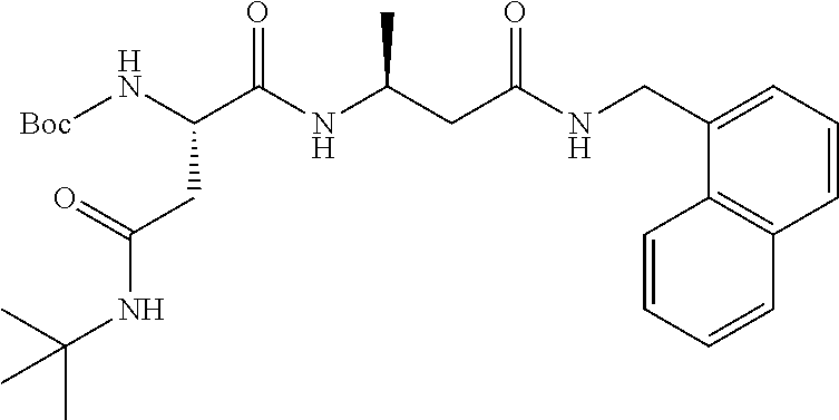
C1=CC=C(CNC(CC(NC(C(N[Boc])CC(NC(C)(C)C)=O)=O)C)=O)C2=C1C=CC=C2
